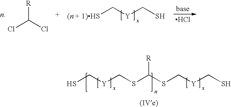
SC[Y]CSC(SC[Y]CS)[R].[R]C(Cl)Cl.[(n + 1)HS]C[Y]CS.Cl
